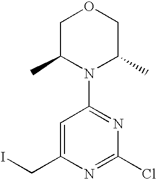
C1C(C)N(C2=NC(Cl)=NC(CI)=C2)C(C)CO1
